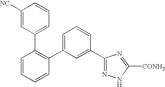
C1(C2=CC=CC(C3=NNC([CONH2])=N3)=C2)=C(C2=CC=CC([NC])=C2)C=CC=C1
